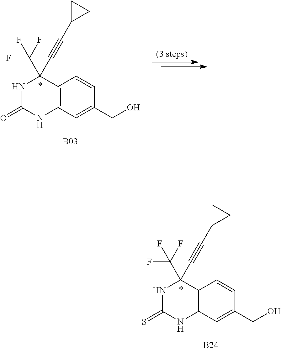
C12=C(C=C(CO)C=C1)NC(=S)NC2(C(F)(F)F)C#CC1CC1.[B24].C12=C(C=C(CO)C=C1)NC(=O)NC2(C(F)(F)F)C#CC1CC1.[B03]
